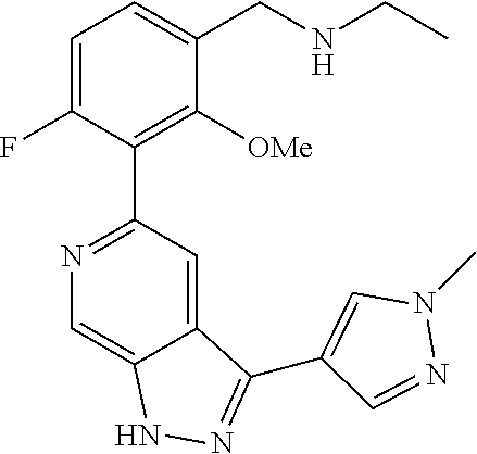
N1=C(C2=C([OMe])C(CNCC)=CC=C2F)C=C2C(=C1)NN=C2C1=CN(C)N=C1
